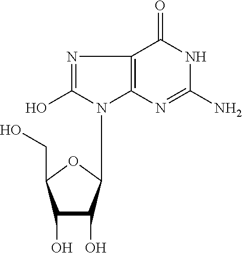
C1(O)C(O)C(N2C3=C(C(=O)NC(N)=N3)N=C2O)OC1CO
